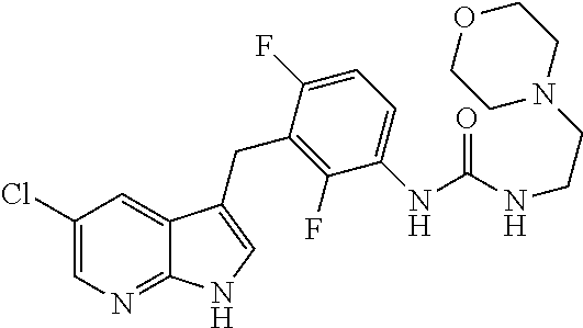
C1(F)=C(CC2=CNC3=NC=C(Cl)C=C32)C(F)=CC=C1NC(NCCN1CCOCC1)=O
